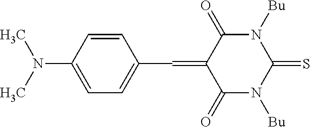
C1=CC(N(C)C)=CC=C1C=C1C(=O)N([Bu])C(=S)N([Bu])C1=O
